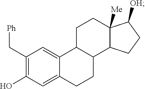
C1(C[Ph])=C(O)C=C2C(=C1)C1C(CC2)C2C([Me])(CC1)C([OH])CC2
